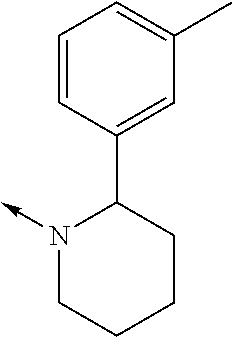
N1(->C)CCCCC1C1=CC(C)=CC=C1
